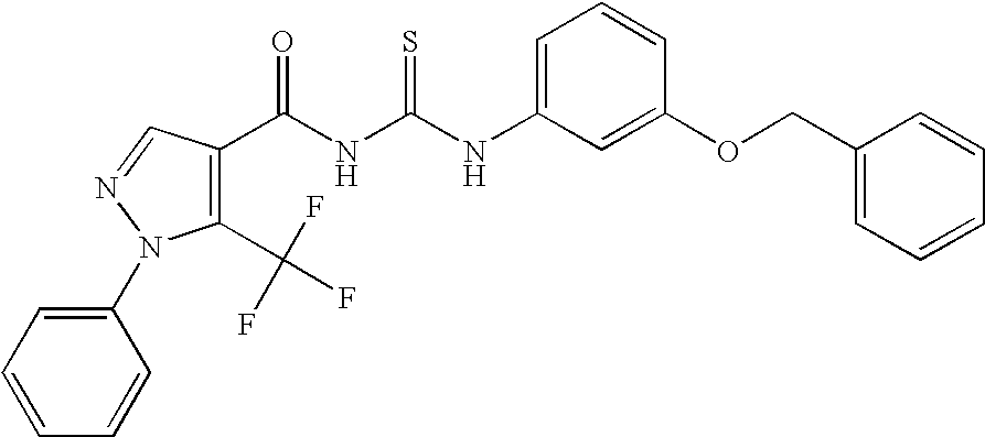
C(NC(NC1=CC=CC(OCC2=CC=CC=C2)=C1)=S)(=O)C1=C(C(F)(F)F)N(C2=CC=CC=C2)N=C1
